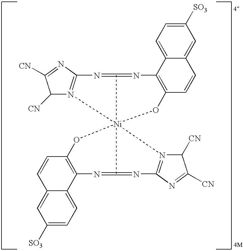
C1([SO3])=CC=C2C(=C1)C=CC1=C2N=C2=NC3=N(C([CN])C([CN])=N3)[Ni]234(O1)N1=C(N=C([CN])C1[CN])N=C3=NC1=C(C=CC2=CC([SO3])=CC=C21)O4
